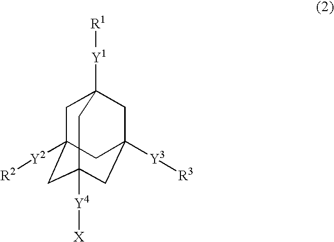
C1C2([Y2][R2])CC3([Y4][X])CC([Y3][R3])(CC1([Y1][R1])C3)C2
